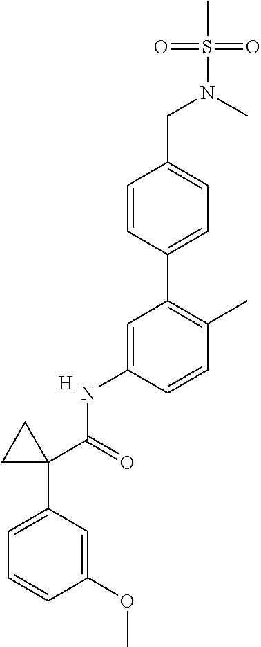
C1=CC(C2=C(C)C=CC(NC(C3(C4=CC=CC(OC)=C4)CC3)=O)=C2)=CC=C1CN(S(=O)(=O)C)C.[H]
